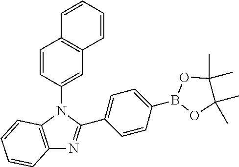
C12=C(N(C3=CC4=C(C=C3)C=CC=C4)C(C3=CC=C(B4OC(C)(C)C(C)(C)O4)C=C3)=N1)C=CC=C2
